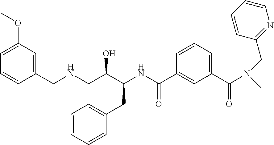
C1=C(OC)C=C(CNCC(C(NC(C2=CC(C(=O)N(C)CC3=NC=CC=C3)=CC=C2)=O)CC2=CC=CC=C2)O)C=C1
